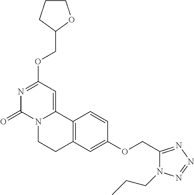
N1=C(OCC2OCCC2)C=C2N(C1=O)CCC1=C2C=CC(OCC2=NN=NN2CCC)=C1
